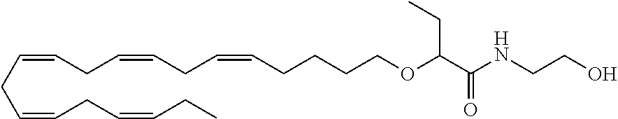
C(=CCC=CCC=CCCCCOC(C(NCCO)=O)CC)CC=CCC=CCC
